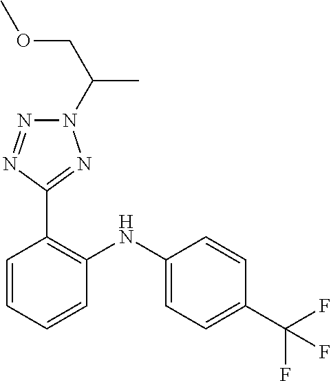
C1=CC(C(F)(F)F)=CC=C1NC1=C(C2=NN(C(COC)C)N=N2)C=CC=C1
